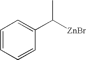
C1=CC=CC=C1C([ZnBr])C
